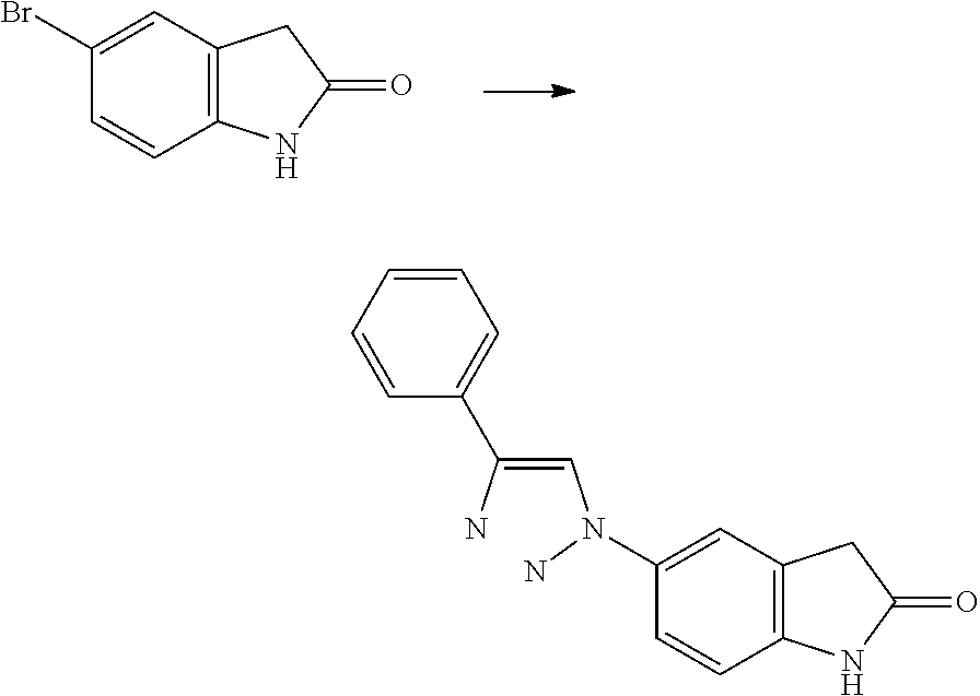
C1(Br)=CC2=C(C=C1)NC(=O)C2.C1=CC2=C(C=C1N(C=C(C1=CC=CC=C1)N)N)CC(=O)N2
